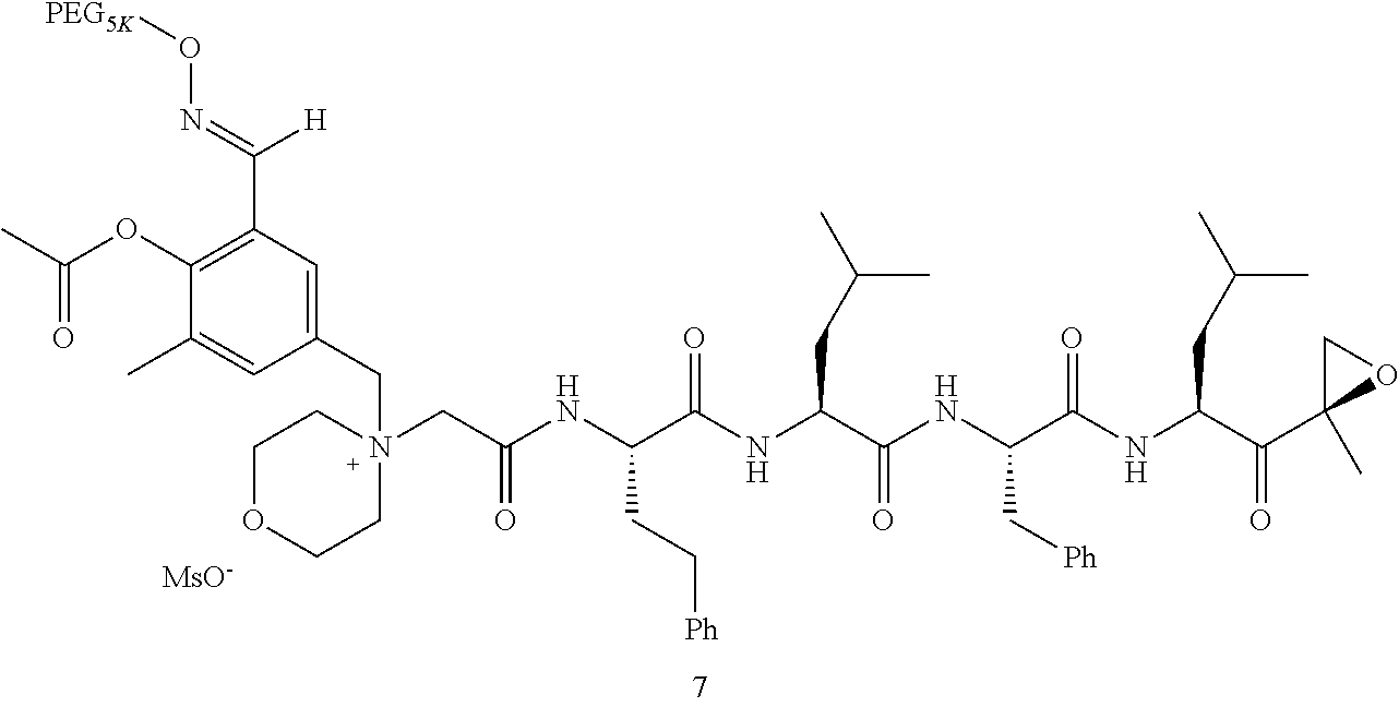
C1OCCN(CC(NC(C(NC(C(NC(C(NC(C(C2(C)CO2)=O)CC(C)C)=O)C[Ph])=O)CC(C)C)=O)CC[Ph])=O)(CC2=CC(C(=NO[PEG5K])[H])=C(OC(C)=O)C(C)=C2)C1.[MsO-]
